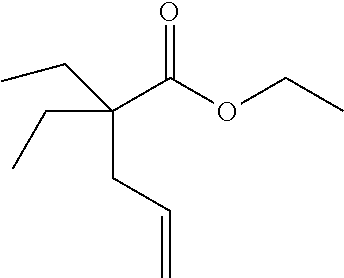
C(C(OCC)=O)(CC=C)(CC)CC
